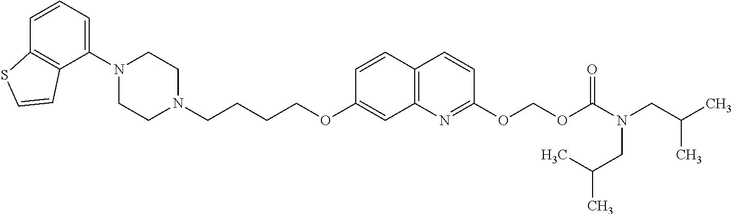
C1(N2CCN(CCCCOC3=CC4=C(C=C3)C=CC(OCOC(=O)N(CC(C)C)CC(C)C)=N4)CC2)=CC=CC2=C1C=CS2
